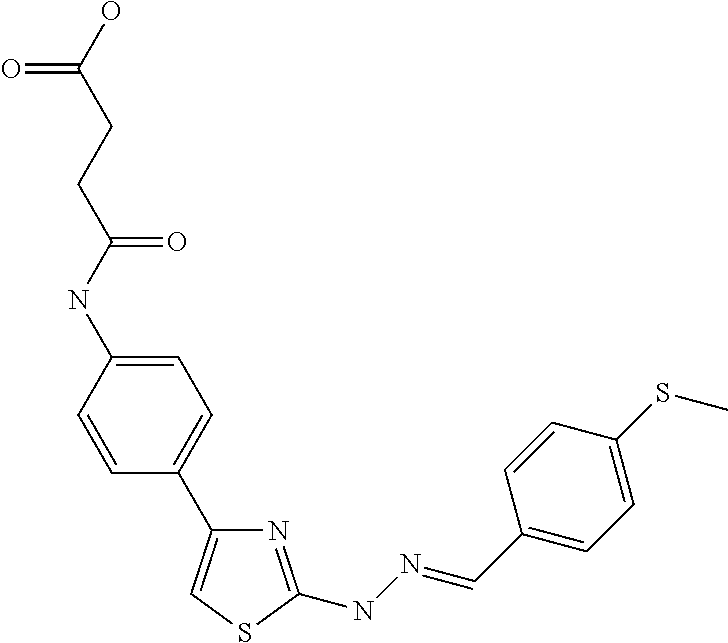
C1=C(NC(CCC(O)=O)=O)C=CC(C2=CSC(NN=CC3=CC=C(SC)C=C3)=N2)=C1
